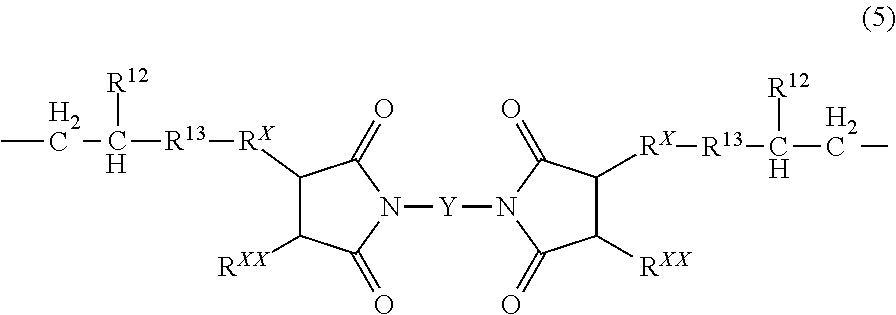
C1([RXX])C([RX][R13]C(CC)[R12])C(=O)N([Y]N2C(=O)C([RX][R13]C([R12])CC)C([RXX])C2=O)C1=O
